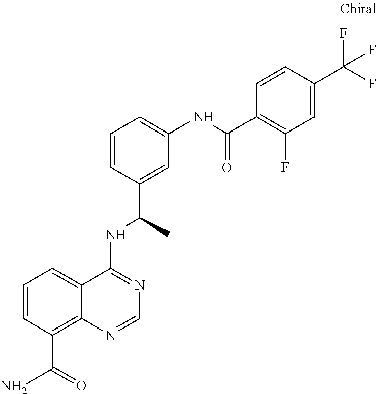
C1=CC(C(N)=O)=C2C(=C1)C(NC(C)C1=CC(NC(C3=C(F)C=C(C(F)(F)F)C=C3)=O)=CC=C1)=NC=N2
